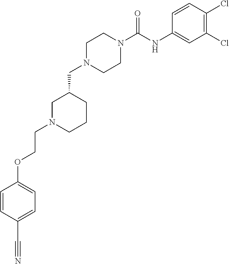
C1N(CC2CN(CCOC3=CC=C(C#N)C=C3)CCC2)CCN(C(NC2=CC(Cl)=C(Cl)C=C2)=O)C1
